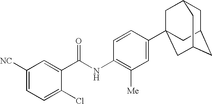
C1([NC])=CC=C(Cl)C(C(NC2=C([Me])C=C(C34CC5CC(CC(C3)C5)C4)C=C2)=O)=C1
